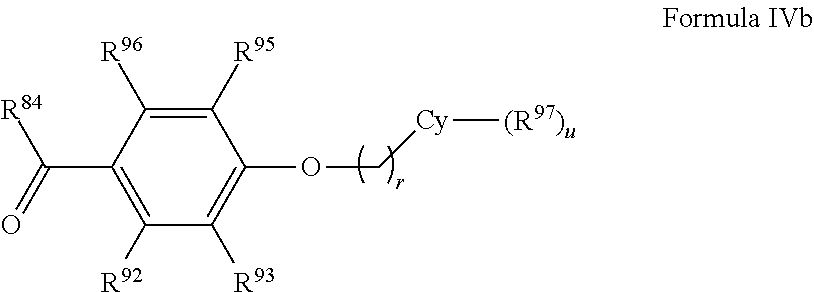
C1([R92])=C(C([R84])=O)C([R96])=C([R95])C(OC[Cy][(R97)u])=C1[R93]
